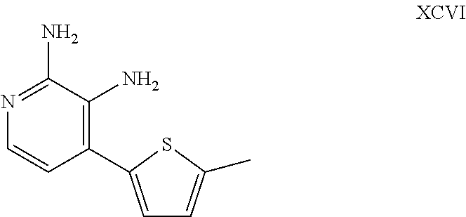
C1(C2=CC=C(C)S2)=C(N)C(N)=NC=C1
